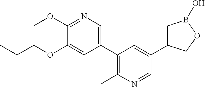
C1(C2=C(C)N=CC(C3CB(O)OC3)=C2)=CN=C(OC)C(OCCC)=C1
